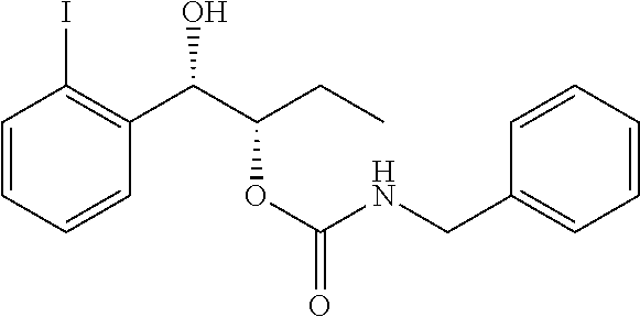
C1=CC=CC(C(C(CC)OC(=O)NCC2=CC=CC=C2)O)=C1I
